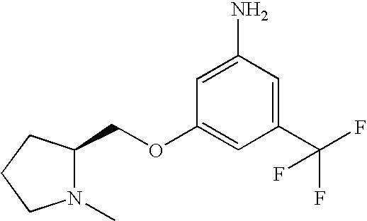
C1(N)=CC(OCC2N(C)CCC2)=CC(C(F)(F)F)=C1
